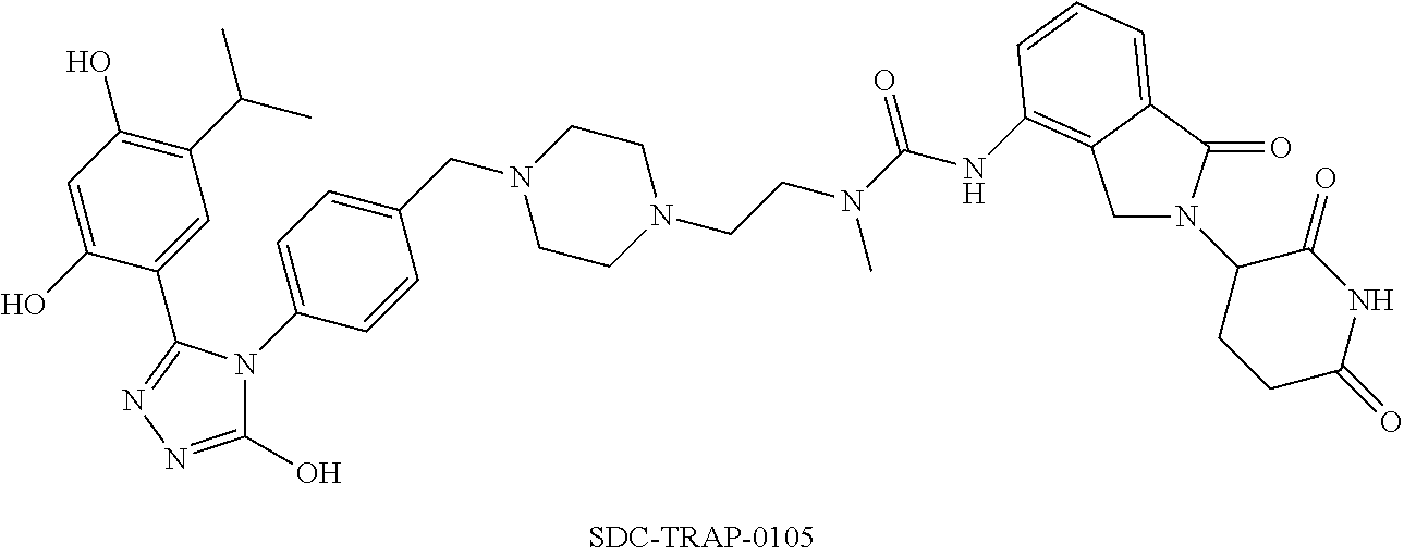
C1=C(O)C(C2=NN=C(O)N2C2=CC=C(CN3CCN(CCN(C(NC4=C5CN(C6CCC(=O)NC6=O)C(=O)C5=CC=C4)=O)C)CC3)C=C2)=CC(C(C)C)=C1O
